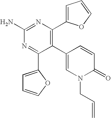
C1(C2=C(C3=CC=CO3)N=C(N)N=C2C2=CC=CO2)=CN(CC=C)C(=O)C=C1
